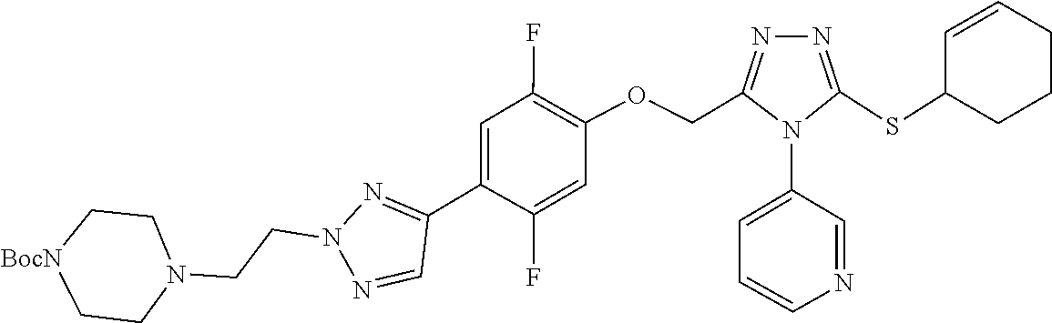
C1C[BocN]CCN1CCN1N=C(C2=CC(F)=C(OCC3=NN=C(SC4CCCC=C4)N3C3=CC=CN=C3)C=C2F)C=N1
